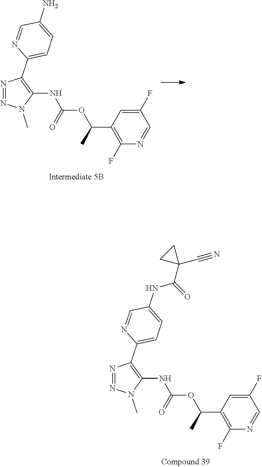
C1(F)=CC(C(C)OC(NC2=C(C3=CC=C(N)C=N3)N=NN2C)=O)=C(F)N=C1.C1(F)=CC(C(C)OC(NC2=C(C3=CC=C(NC(C4(C#N)CC4)=O)C=N3)N=NN2C)=O)=C(F)N=C1
